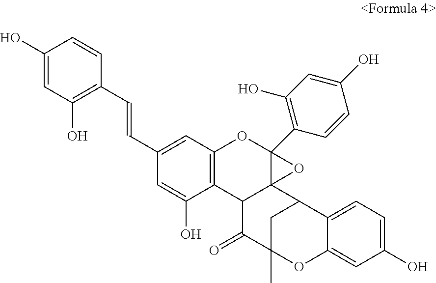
C1(O)=CC(O)=C(C=CC2=CC3=C(C(O)=C2)C2C4(C(C5=C(O)C=C(O)C=C5)(O3)O4)C3CC(C)(C2=O)OC2=CC(O)=CC=C32)C=C1
